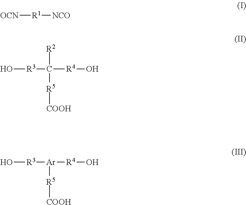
[OCN][R1][NCO].O[R3]C([R2])([R5][COOH])[R4]O.O[R3][Ar]([R5][COOH])[R4]O
